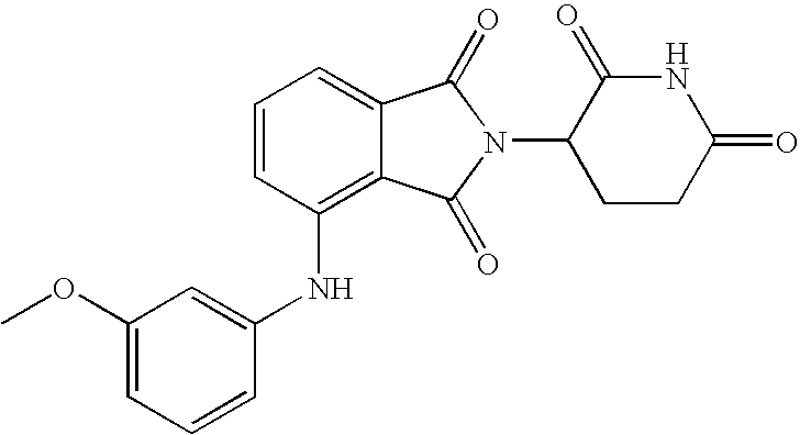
N(C1=C2C(=CC=C1)C(=O)N(C1CCC(=O)NC1=O)C2=O)C1=CC(OC)=CC=C1
